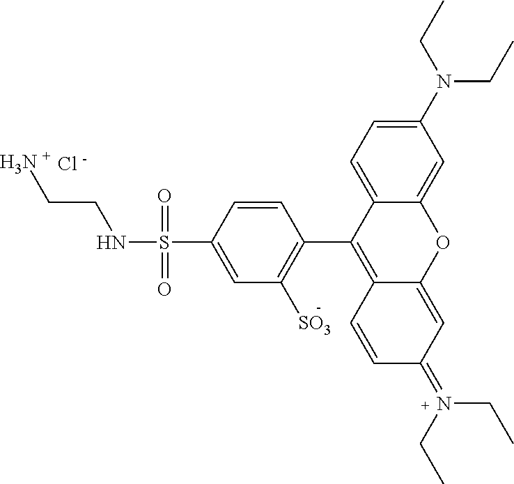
C12=CC=C(N(CC)CC)C=C1OC1=CC(=N(CC)CC)C=CC1=C2C1=C([SO3])C=C(S(=O)(=O)NCC[H3N +])C=C1
